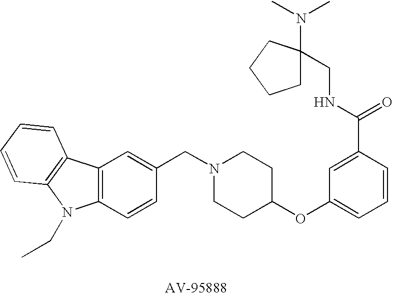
C12=C(C=CC(CN3CCC(OC4=CC=CC(C(NCC5(N(C)C)CCCC5)=O)=C4)CC3)=C1)N(CC)C1=C2C=CC=C1
